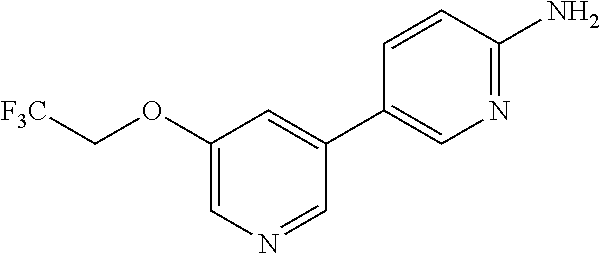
NC1=NC=C(C2=CC(OC[F3C])=CN=C2)C=C1
